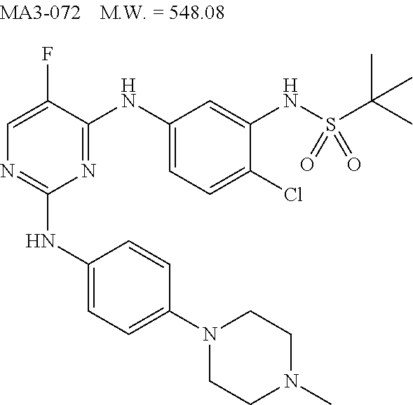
N1=C(NC2=CC=C(Cl)C(NS(C(C)(C)C)(=O)=O)=C2)C(F)=CN=C1NC1=CC=C(N2CCN(C)CC2)C=C1
